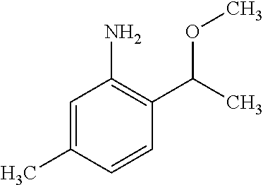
C1=C(C)C=CC(C(C)OC)=C1N
